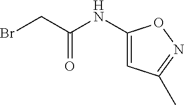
BrCC(NC1=CC(C)=NO1)=O
